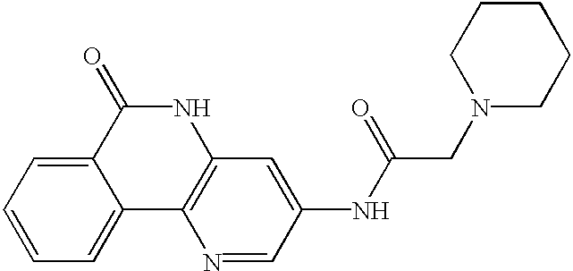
C1=CC=C2C(=C1)C(=O)NC1=C2N=CC(NC(CN2CCCCC2)=O)=C1
